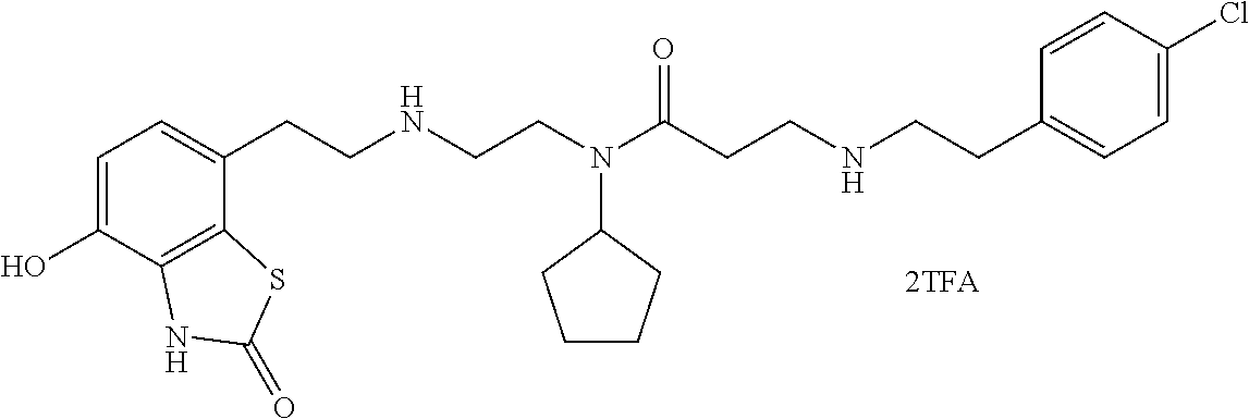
C1=C(O)C2=C(C(CCNCCN(C(CCNCCC3=CC=C(Cl)C=C3)=O)C3CCCC3)=C1)SC(=O)N2
